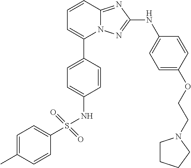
C1=CC2=NC(NC3=CC=C(OCCN4CCCC4)C=C3)=NN2C(C2=CC=C(NS(C3=CC=C(C)C=C3)(=O)=O)C=C2)=C1
